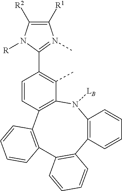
C12=C(N([LB])C3=C(C4=C(C=CC=C4)C4=C1C=CC=C4)C=CC(C1=N(C)C([R1])=C([R2])N1[R])=C3C)C=CC=C2
